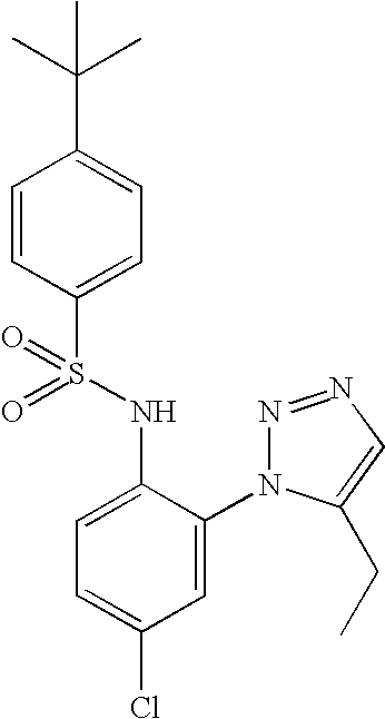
C1=CC(S(NC2=CC=C(Cl)C=C2N2N=NC=C2CC)(=O)=O)=CC=C1C(C)(C)C
